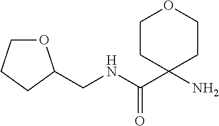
O1CCCC1CNC(C1(N)CCOCC1)=O
